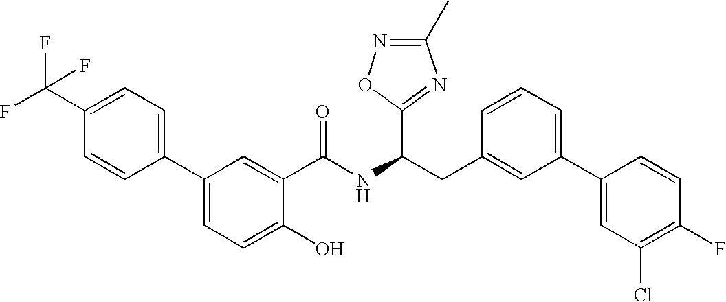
OC1=CC=C(C2=CC=C(C(F)(F)F)C=C2)C=C1C(NC(CC1=CC(C2=CC(Cl)=C(F)C=C2)=CC=C1)C1=NC(C)=NO1)=O
